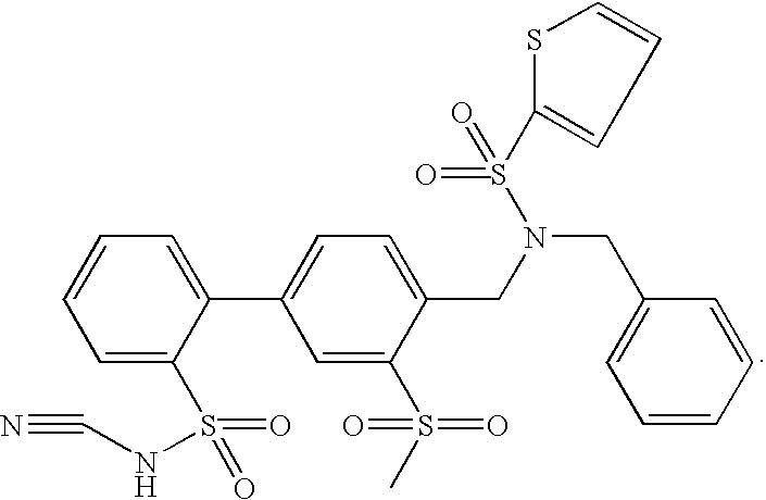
C1=C(S(=O)(NC#N)=O)C(C2=CC=C(CN(CC3=CC=CC=C3)S(=O)(=O)C3=CC=CS3)C(S(C)(=O)=O)=C2)=CC=C1
